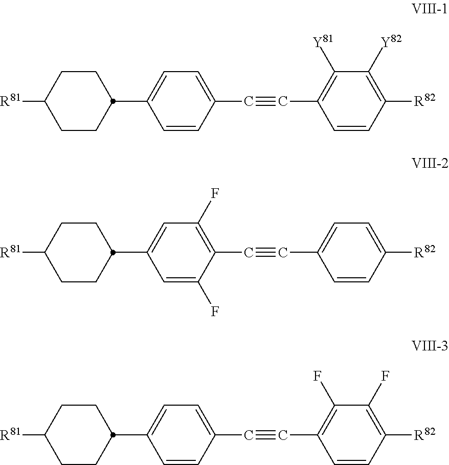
C1CC([R81])CCC1C1=CC=C(C#CC2=C([Y81])C([Y82])=C([R82])C=C2)C=C1.C1CC([R81])CCC1C1=CC(F)=C(C#CC2=CC=C([R82])C=C2)C(F)=C1.C1CC([R81])CCC1C1=CC=C(C#CC2=C(F)C(F)=C([R82])C=C2)C=C1
